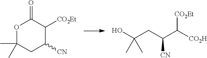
O=C1C([CO2Et])C([CN])CC(C)(C)O1.[CO2Et]C([CO2H])C(CC(O)(C)C)[CN]
